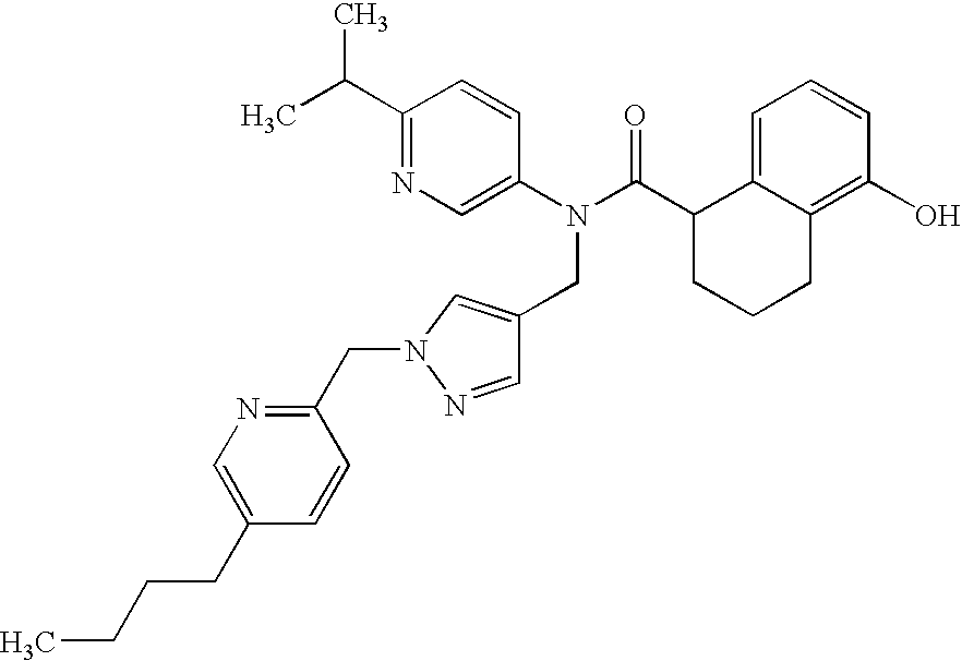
C1(C(C)C)=NC=C(N(C(C2CCCC3=C(O)C=CC=C23)=O)CC2=CN(CC3=NC=C(CCCC)C=C3)N=C2)C=C1
